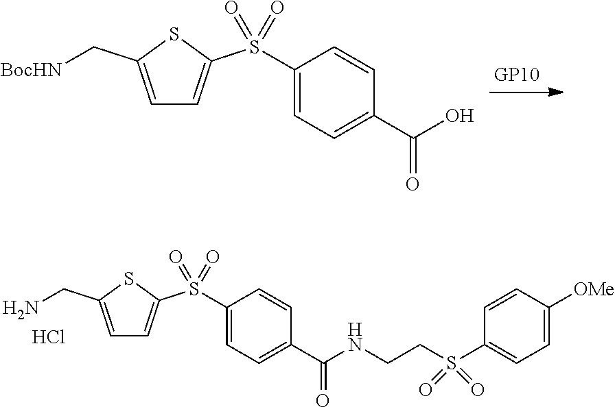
C1=C(CN)SC(S(C2=CC=C(C(NCCS(C3=CC=C([OMe])C=C3)(=O)=O)=O)C=C2)(=O)=O)=C1.Cl.C1=C(C[BocHN])SC(S(C2=CC=C(C(O)=O)C=C2)(=O)=O)=C1
